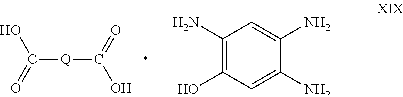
C([Q]C(O)=O)(=O)O.C1(N)=C(O)C=C(N)C(N)=C1
